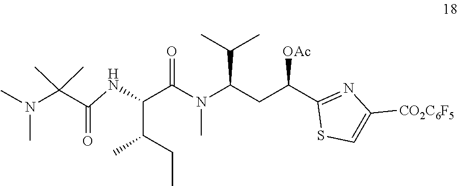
C(C(=O)NC(C(CC)C)C(N(C)C(CC(C1=NC([CO2C6F5])=CS1)[OAc])C(C)C)=O)(N(C)C)(C)C
